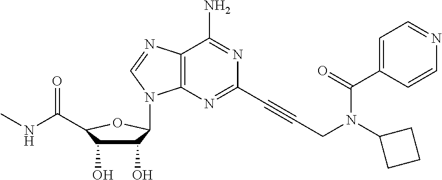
C1(O)C(O)C(C(NC)=O)OC1N1C2=C(C(N)=NC(C#CCN(C(=O)C3=CC=NC=C3)C3CCC3)=N2)N=C1
